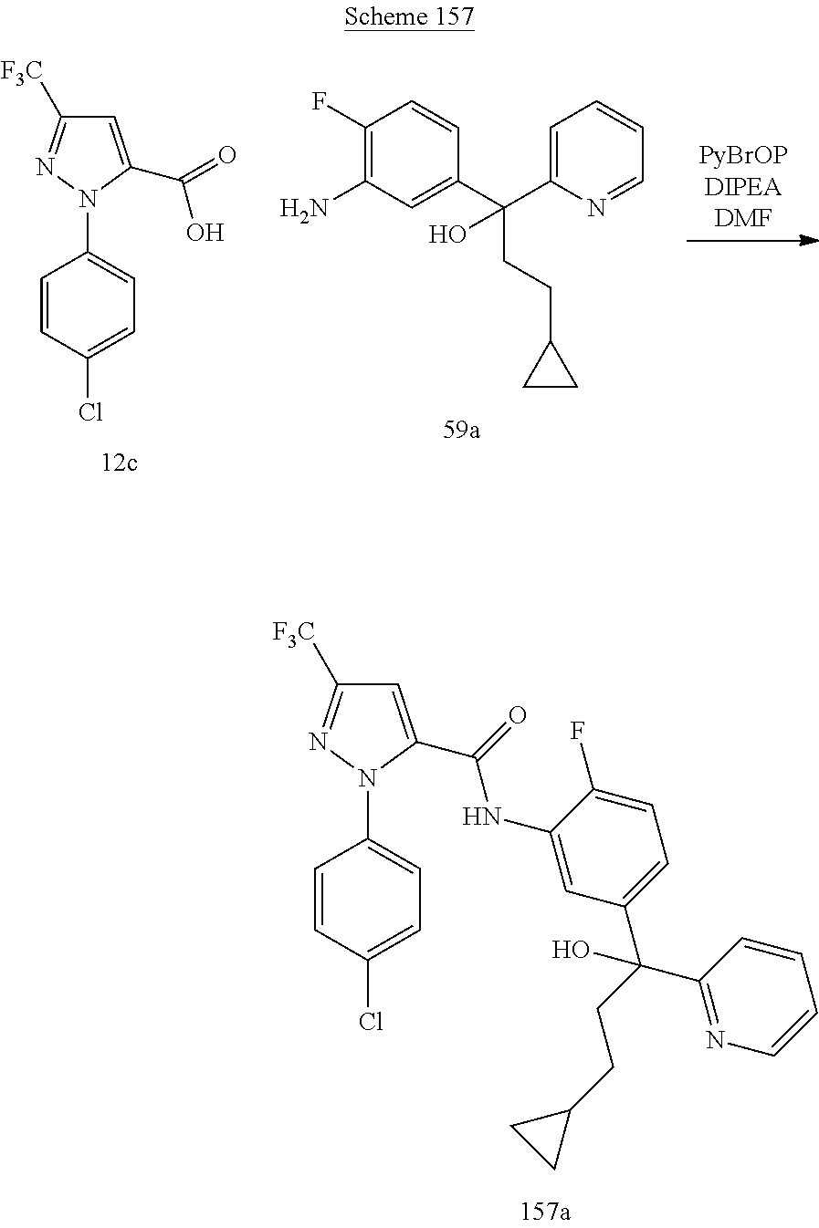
C1(C(C2=NC=CC=C2)(CCC2CC2)O)=CC=C(F)C(NC(=O)C2=CC([F3C])=NN2C2=CC=C(Cl)C=C2)=C1.[PyBrOPDIPEADMF].C1=C(C(=O)O)N(C2=CC=C(Cl)C=C2)N=C1[F3C].C1(N)=C(F)C=CC(C(C2=CC=CC=N2)(CCC2CC2)O)=C1
